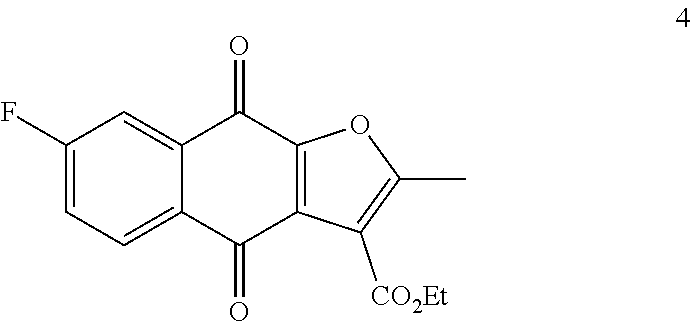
C1(F)=CC=C2C(=C1)C(=O)C1=C(C2=O)C([CO2Et])=C(C)O1
